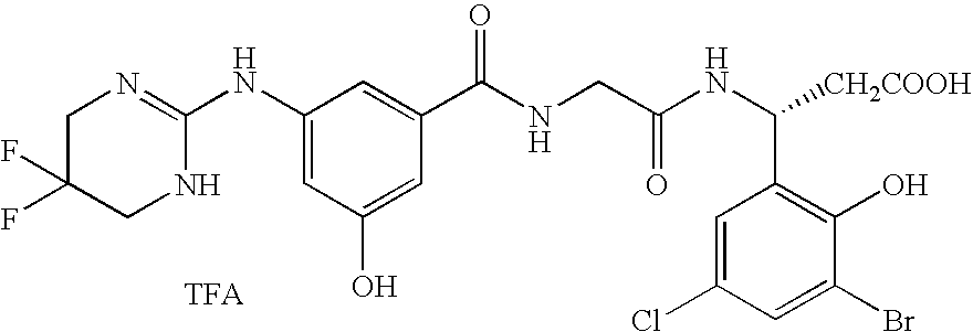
C1(NC2=NCC(F)(F)CN2)=CC(O)=CC(C(=O)NCC(NC(C2=C(O)C(Br)=CC(Cl)=C2)[CH2COOH])=O)=C1
